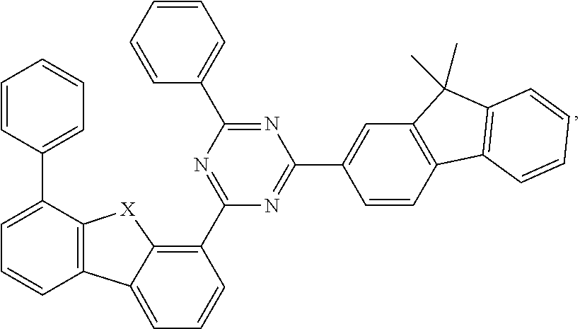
C12=C(C=CC(C3=NC(C4=C5C(=CC=C4)C4=C(C(C6=CC=CC=C6)=CC=C4)[X]5)=NC(C4=CC=CC=C4)=N3)=C1)C1=C(C2(C)C)C=CC=C1
